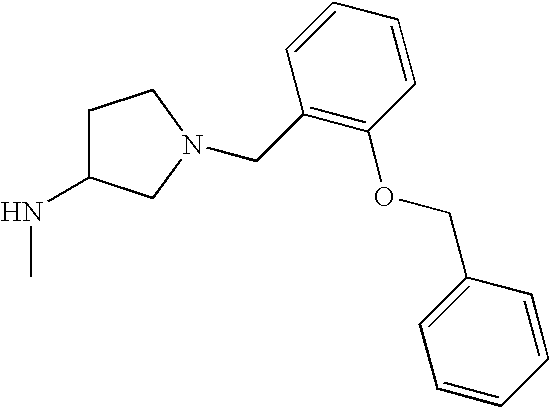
C1C(NC)CN(CC2=C(OCC3=CC=CC=C3)C=CC=C2)C1
